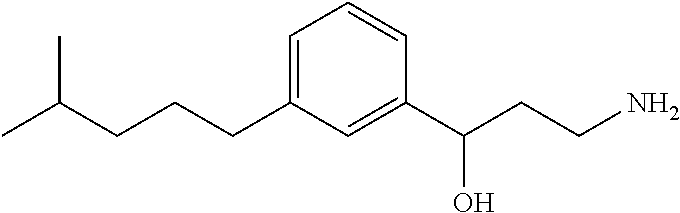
C1=C(CCCC(C)C)C=C(C(CCN)O)C=C1
